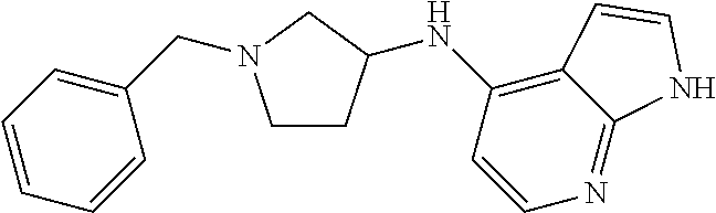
C1CC(NC2=C3C(=NC=C2)NC=C3)CN1CC1=CC=CC=C1
